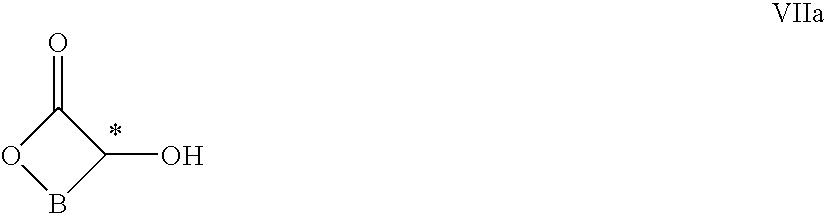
O=C1OBC1O
